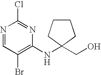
N1=CC(Br)=C(NC2(CO)CCCC2)N=C1Cl
